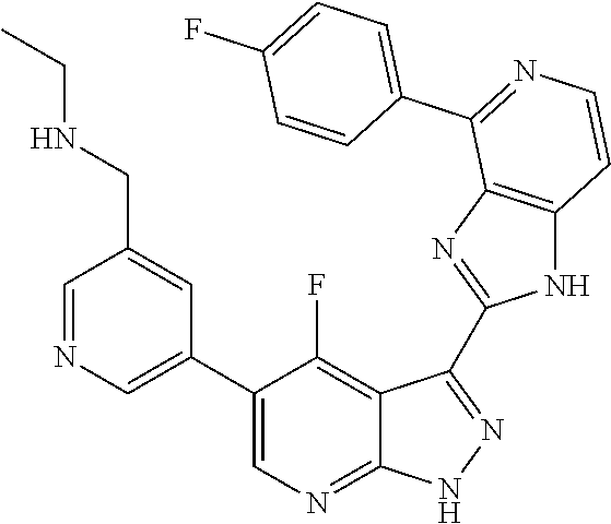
C1=NC=C(C2=CN=C3C(=C2F)C(C2=NC4=C(N2)C=CN=C4C2=CC=C(F)C=C2)=NN3)C=C1CNCC
